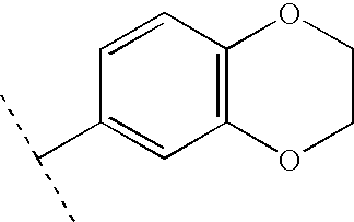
C12=C(C=CC(C(C)C)=C1)OCCO2
